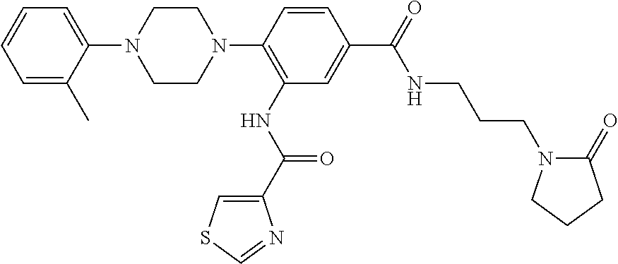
C1=CC=C(C)C(N2CCN(C3=C(NC(=O)C4=CSC=N4)C=C(C(NCCCN4C(=O)CCC4)=O)C=C3)CC2)=C1
